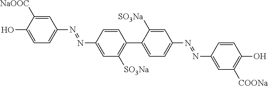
C1=C([NaOOC])C(O)=CC=C1N=NC1=CC([SO3Na])=C(C2=CC=C(N=NC3=CC([COONa])=C(O)C=C3)C=C2[SO3Na])C=C1
